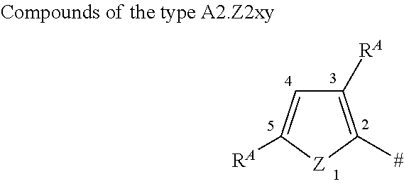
C1([RA])=C([#])[Z]C([RA])=C1
